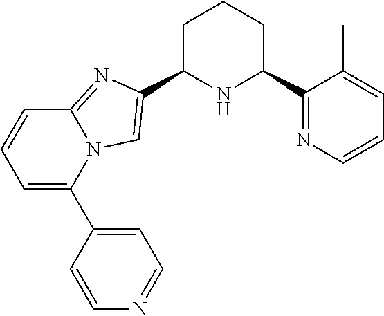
C1C(C2=CN3C(=N2)C=CC=C3C2=CC=NC=C2)NC(C2=NC=CC=C2C)CC1
